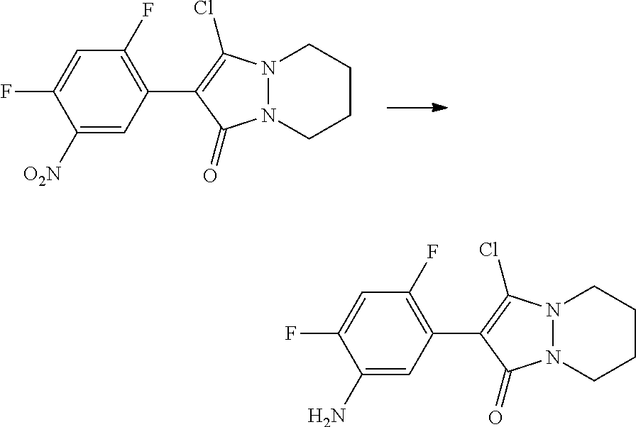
N12N(CCCC1)C(=O)C(C1=C(F)C=C(F)C([O2N])=C1)=C2Cl.N12N(CCCC1)C(=O)C(C1=C(F)C=C(F)C(N)=C1)=C2Cl
